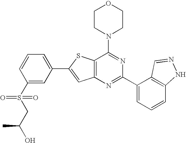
C1CN(C2=NC(C3=CC=CC4=C3C=NN4)=NC3=C2SC(C2=CC=CC(S(CC(O)C)(=O)=O)=C2)=C3)CCO1
